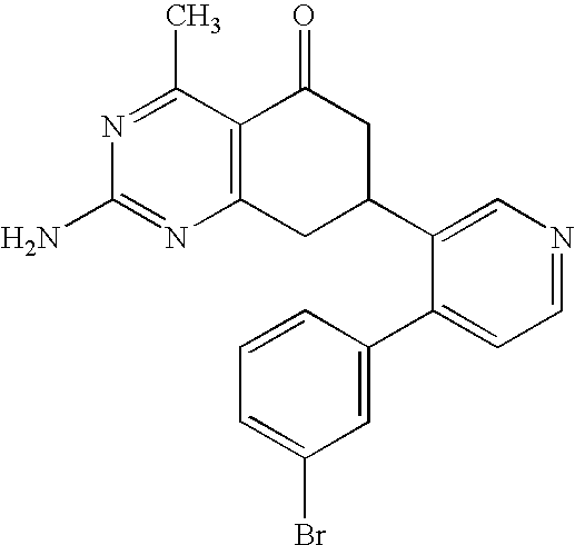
C12=C(CC(C3=CN=CC=C3C3=CC(Br)=CC=C3)CC1=O)N=C(N)N=C2C
